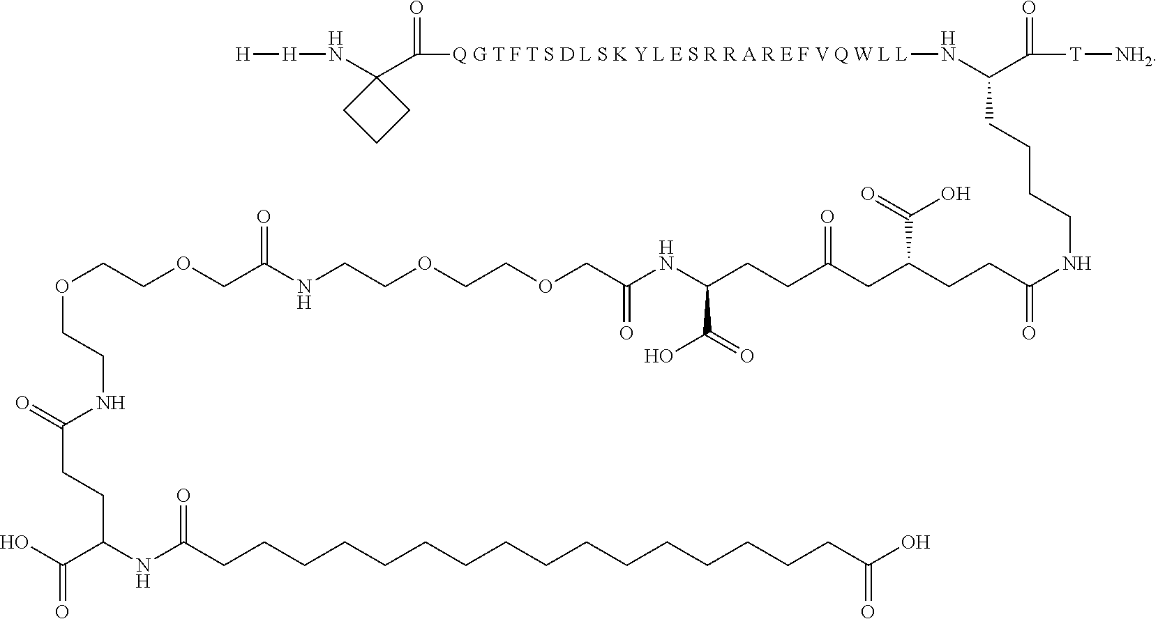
OC(C(NC(CCCCCCCCCCCCCCCCC(O)=O)=O)CCC(=O)NCCOCCOCC(NCCOCCOCC(NC(CCC(CC(CCC(NCCCCC(N[Q G T F T S D L S K Y L E S R R A R E F V Q W L L]C(=O)C1(N[H][H])CCC1)C([T][NH2])=O)=O)C(=O)O)=O)C(=O)O)=O)=O)=O
